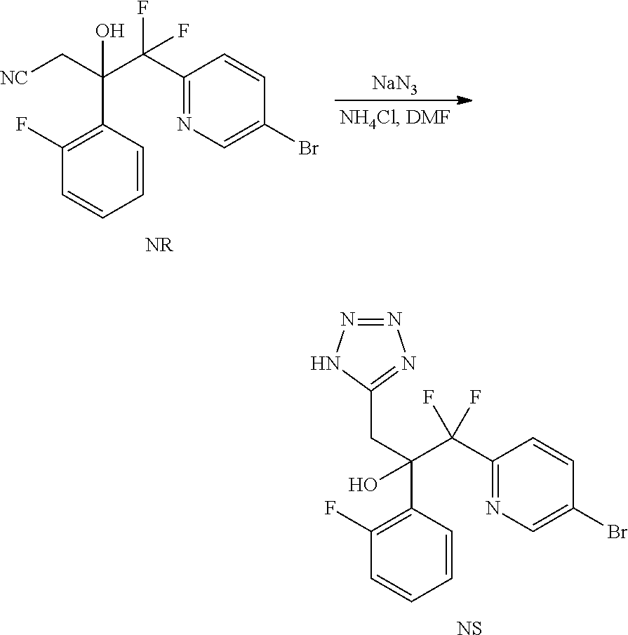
C(C(F)(C1=NC=C(Br)C=C1)F)(CC1=NN=NN1)(C1=C(F)C=CC=C1)O.[NS].[NC]CC(C(F)(C1=NC=C(Br)C=C1)F)(O)C1=C(F)C=CC=C1.[NaN3]
